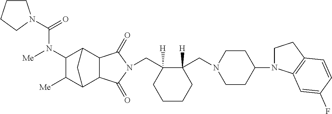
C(C1([H])C(CN2CCC(N3CCC4=C3C=C(F)C=C4)CC2)([H])CCCC1)N1C(=O)C2C3C([Me])C(N([Me])C(=O)N4CCCC4)C(C2C1=O)C3
